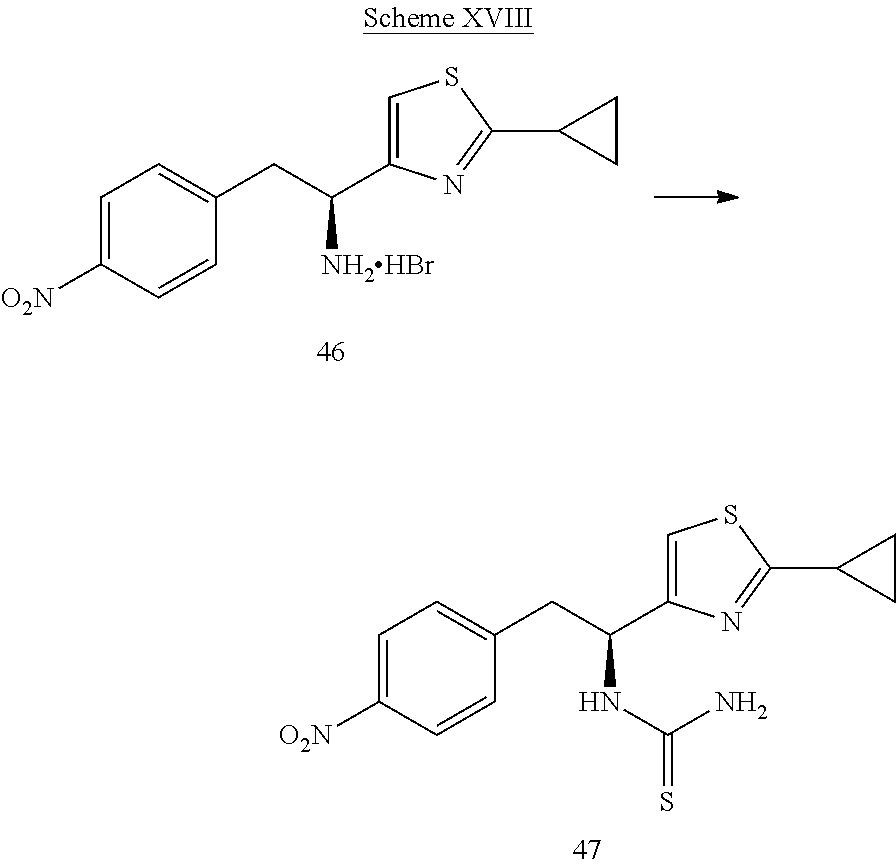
C1=C([O2N])C=CC(CC(C2=CSC(C3CC3)=N2)[NH2HBr])=C1.C1=C([O2N])C=CC(CC(C2=CSC(C3CC3)=N2)NC(=S)N)=C1
